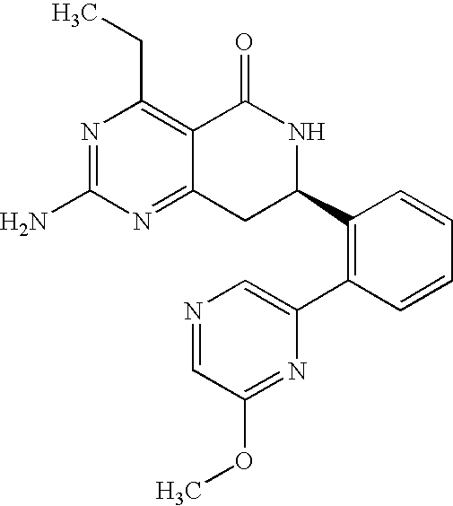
N1=C(N)N=C2C(=C1CC)C(=O)NC(C1=C(C3=CN=CC(OC)=N3)C=CC=C1)C2
